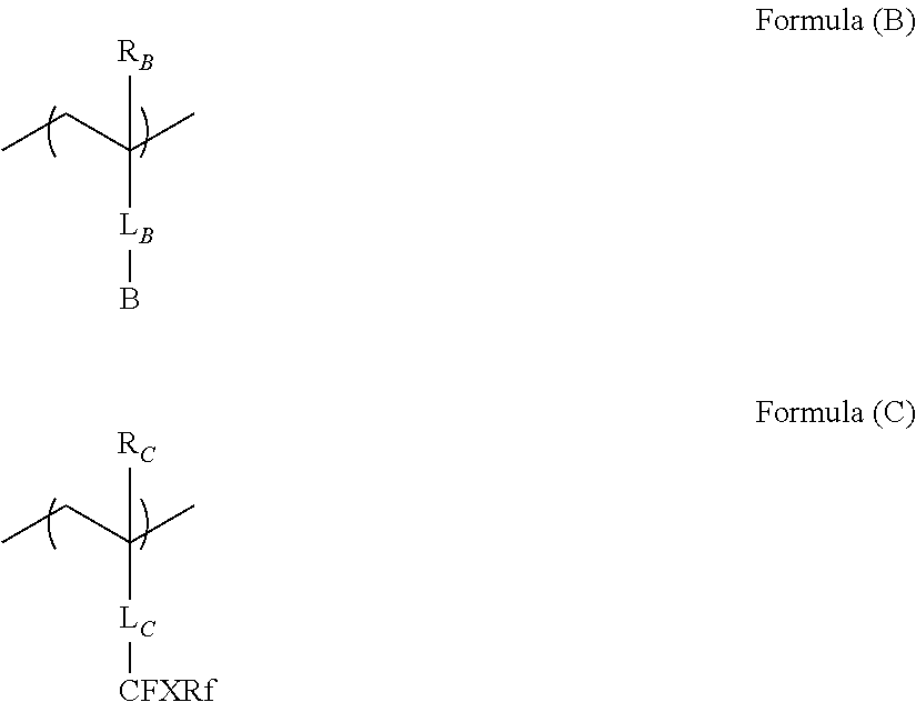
CCC(C)([LB]B)[RB].CCC(C)([LC][CFXRf])[RC]
